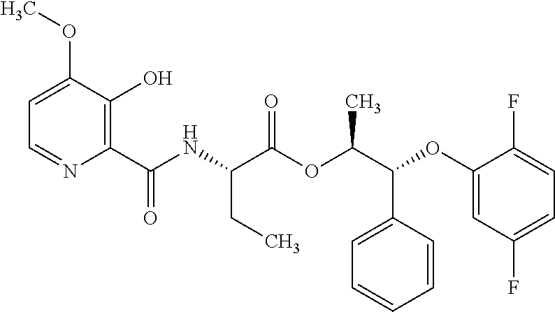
N(C(C(OC(C(OC1=CC(F)=CC=C1F)C1=CC=CC=C1)C)=O)CC)C(C1=C(O)C(OC)=CC=N1)=O
